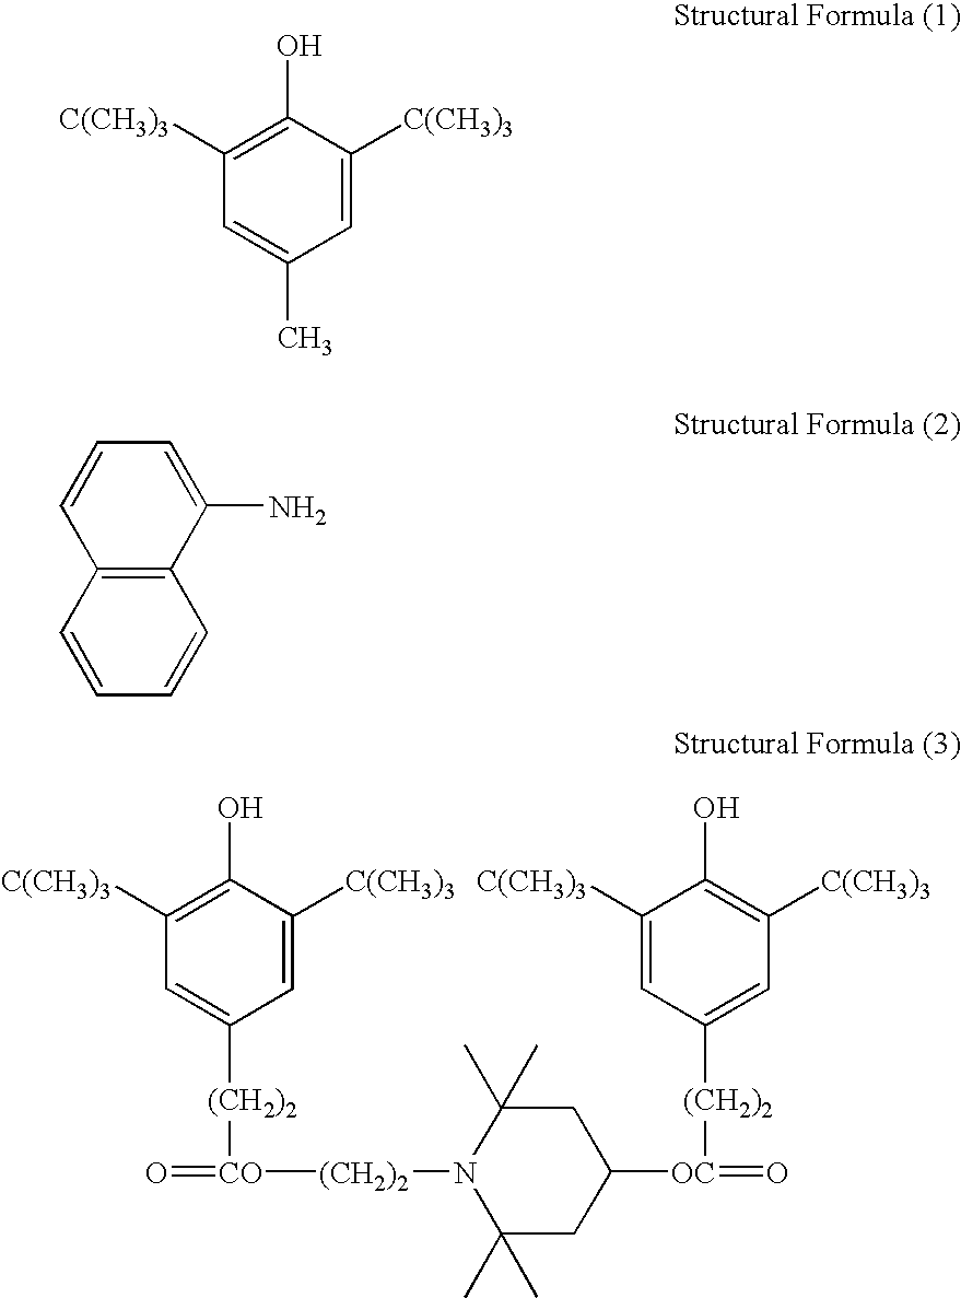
C1=C([C(CH3)3])C(O)=C([C(CH3)3])C=C1C.C12=C(C=CC=C1)C=CC=C2N.C1=C([C(CH3)3])C(O)=C([C(CH3)3])C=C1[(CH2)2][CO]([(CH2)2]N1C(C)(C)CC([OC](=O)[(CH2)2]C2=CC([C(CH3)3])=C(O)C([C(CH3)3])=C2)CC1(C)C)=O
